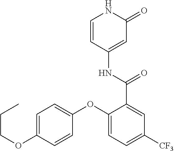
C1=CC(NC(=O)C2=CC([CF3])=CC=C2OC2=CC=C(OCCC)C=C2)=CC(=O)N1
